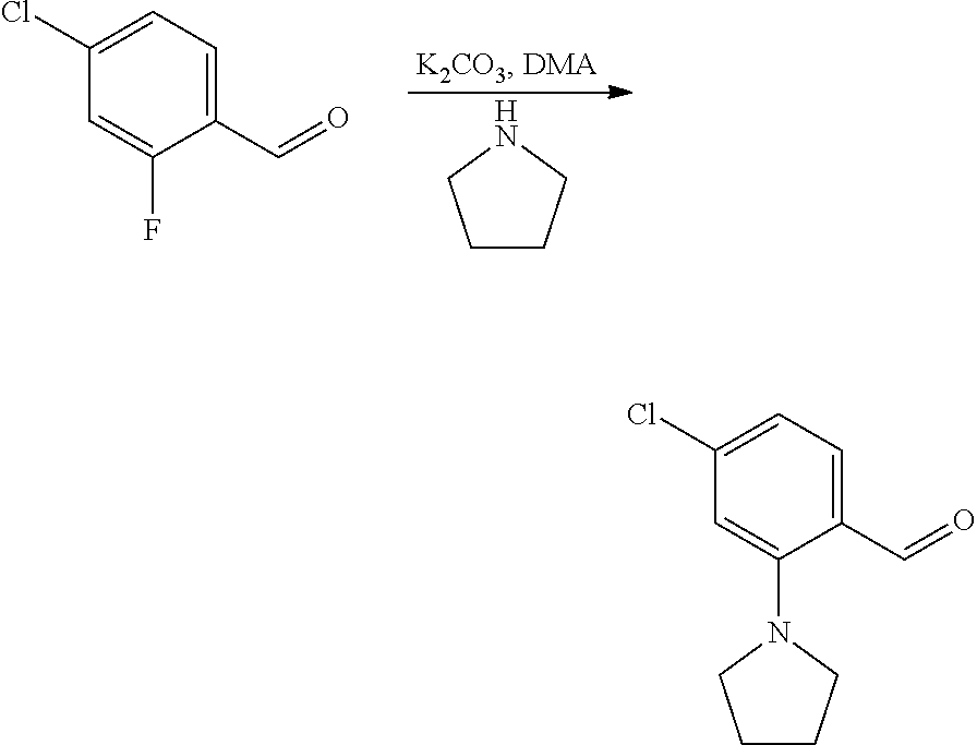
C1CCNC1.C1(Cl)=CC=C(C=O)C(F)=C1.C1(Cl)=CC=C(C=O)C(N2CCCC2)=C1
